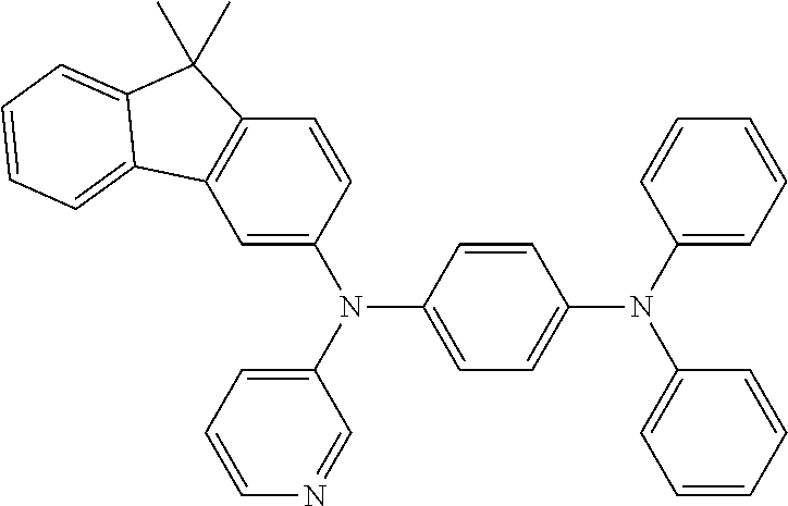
C1=C(N(C2=CC=C(N(C3=CC=CC=C3)C3=CC=CC=C3)C=C2)C2=CC=CN=C2)C=CC2=C1C1=CC=CC=C1C2(C)C
